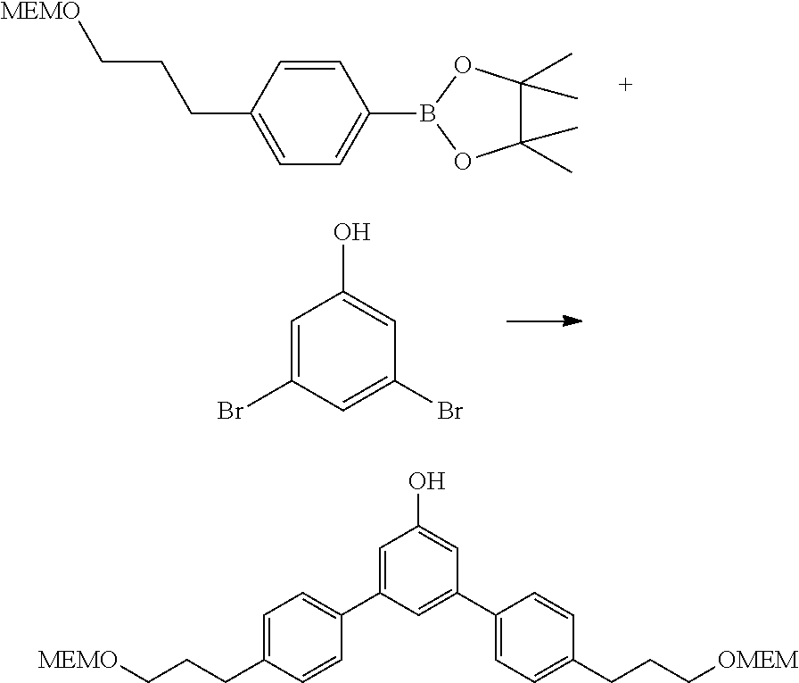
C1=CC(CCC[MEMO])=CC=C1B1OC(C)(C)C(C)(C)O1.C1=C(Br)C=C(Br)C=C1O.[MEMO]CCCC1=CC=C(C2=CC(O)=CC(C3=CC=C(CCC[OMEM])C=C3)=C2)C=C1
